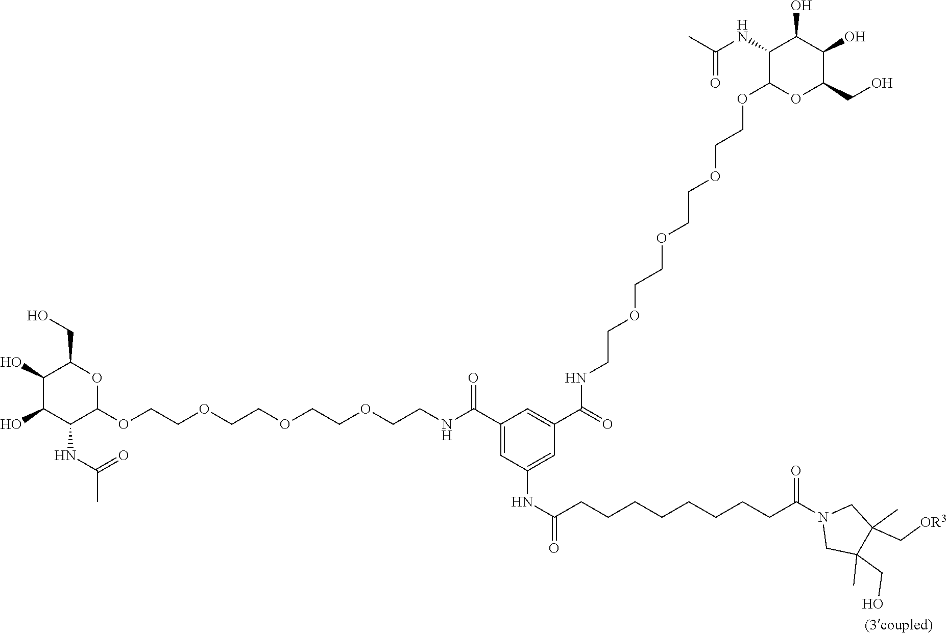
C1(O)C(O)C(NC(C)=O)C(OCCOCCOCCOCCNC(C2=CC(NC(CCCCCCCCC(N3CC(C)(CO)C(C[OR3])(C)C3)=O)=O)=CC(C(NCCOCCOCCOCCOC3OC(CO)C(O)C(O)C3NC(C)=O)=O)=C2)=O)OC1CO
